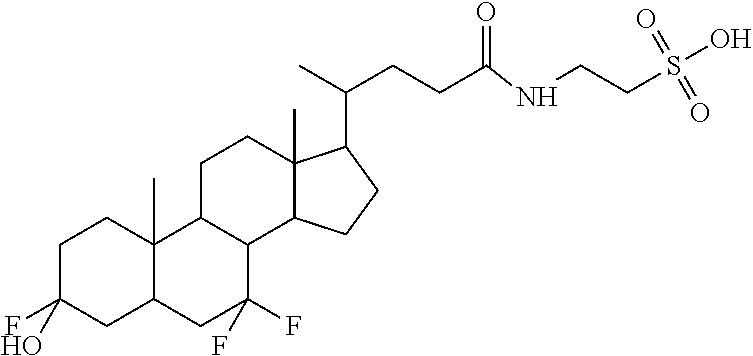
C1C(F)(O)CC2C(C)(C1)C1C(C(F)(F)C2)C2C(C)(CC1)C(C(C)CCC(NCCS(O)(=O)=O)=O)CC2
